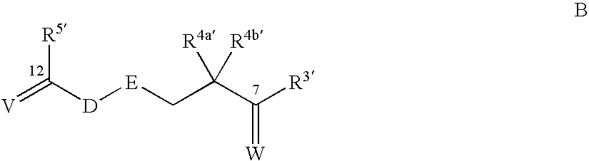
[D]([E]CC(C([R3])=[W])([R4a])[R4b])C([R5])=[V]
